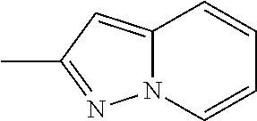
C1=CN2C(=CC(C)=N2)C=C1
